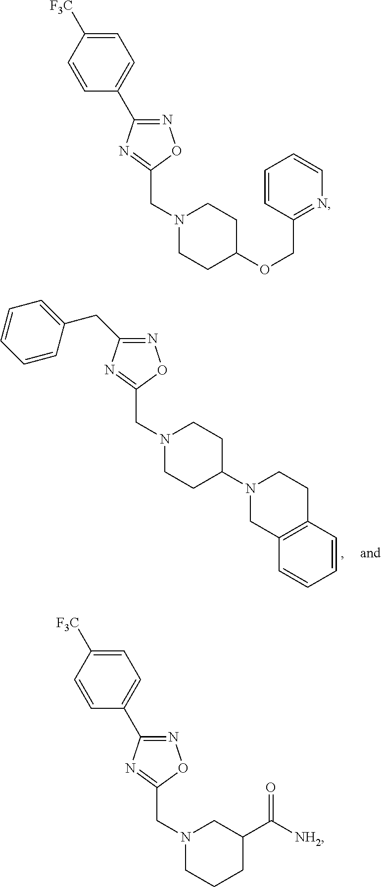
N1=C(CC2=CC=CC=C2)N=C(CN2CCC(N3CC4=C(CC3)C=CC=C4)CC2)O1.N1=C(C2=CC=C([F3C])C=C2)N=C(CN2CCC(OCC3=NC=CC=C3)CC2)O1.N1=C(C2=CC=C([F3C])C=C2)N=C(CN2CCCC(C([NH2])=O)C2)O1
